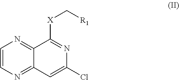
C1=CN=C2C(=N1)C([X]C[R1])=NC(Cl)=C2
